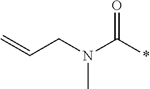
C(*)(=O)N(C)CC=C
